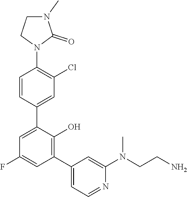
C1=C(C2=CC(Cl)=C(N3C(=O)N(C)CC3)C=C2)C(O)=C(C2=CC=NC(N(C)CCN)=C2)C=C1F
